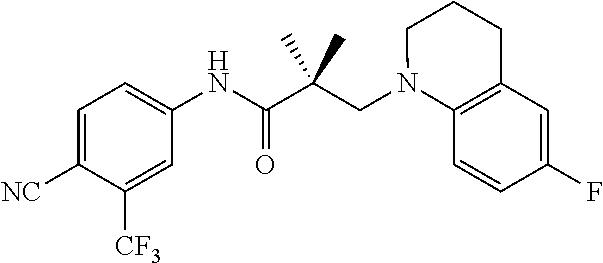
C1=C([NC])C([CF3])=CC(NC(C(CN2C3=C(CCC2)C=C(F)C=C3)(C)C)=O)=C1
